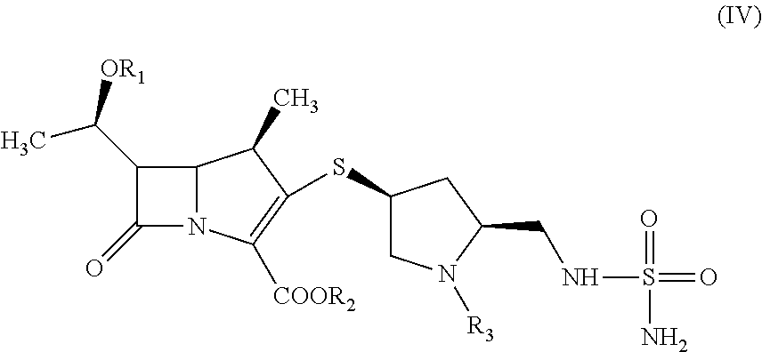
C12N(C([COOR2])=C(SC3CN([R3])C(CNS(N)(=O)=O)C3)C1C)C(=O)C2C([OR1])C
